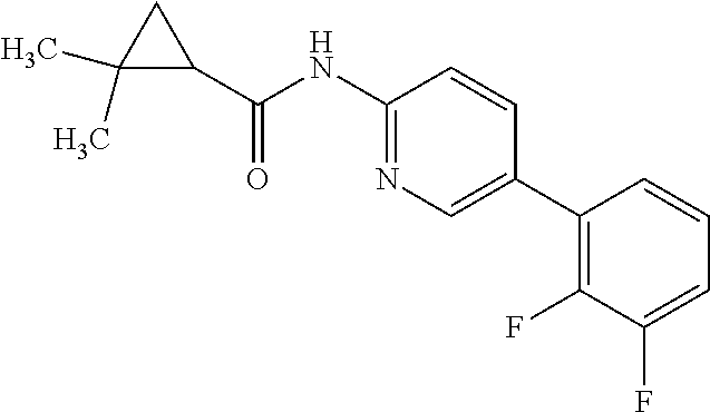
C1(C(=O)NC2=NC=C(C3=C(F)C(F)=CC=C3)C=C2)CC1(C)C
